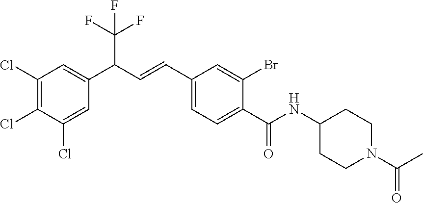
C1(C=CC(C2=CC(Cl)=C(Cl)C(Cl)=C2)C(F)(F)F)=CC=C(C(NC2CCN(C(C)=O)CC2)=O)C(Br)=C1
